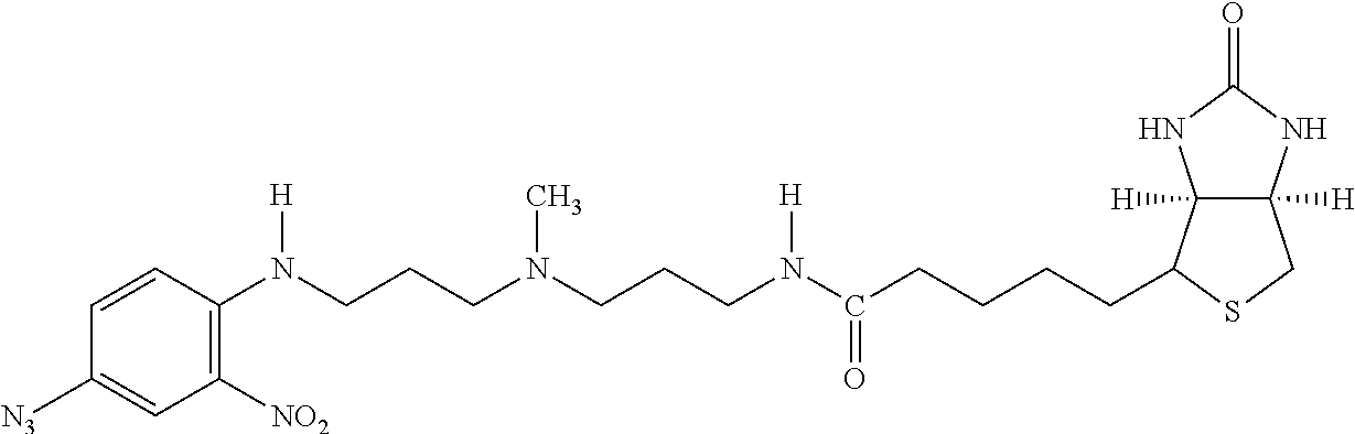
N(C(CCCCC1C2([H])C([H])(CS1)NC(=O)N2)=O)(CCCN(CCCN(C1=C([NO2])C=C([N3])C=C1)[H])C)[H]
